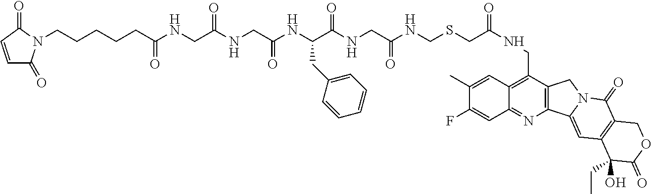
C1(C)=CC2=C(CNC(CSCNC(CNC(C(NC(CNC(CNC(CCCCCN3C(=O)C=CC3=O)=O)=O)=O)CC3=CC=CC=C3)=O)=O)=O)C3=C(N=C2C=C1F)C1=CC2=C(C(=O)N1C3)COC(=O)C2(CC)O
